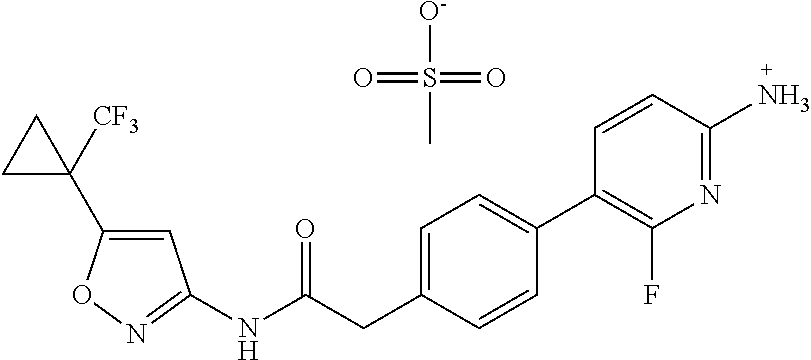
C1=C(C2([CF3])CC2)ON=C1NC(CC1=CC=C(C2=C(F)N=C(N)C=C2)C=C1)=O.O=S([O-])(=O)C
